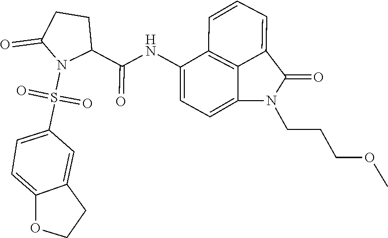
C1=CC=C2C3=C1C(NC(C1CCC(=O)N1S(=O)(C1=CC=C4C(=C1)CCO4)=O)=O)=CC=C3N(CCCOC)C2=O
